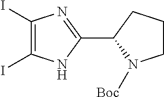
C1(I)=C(I)NC(C2N([Boc])CCC2)=N1
